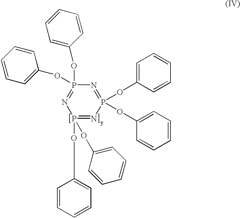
N1=P(OC2=CC=CC=C2)(OC2=CC=CC=C2)N=P(OC2=CC=CC=C2)(OC2=CC=CC=C2)N=P1(OC1=CC=CC=C1)OC1=CC=CC=C1
